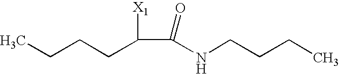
CCCCC(C(NCCCC)=O)[X1]
